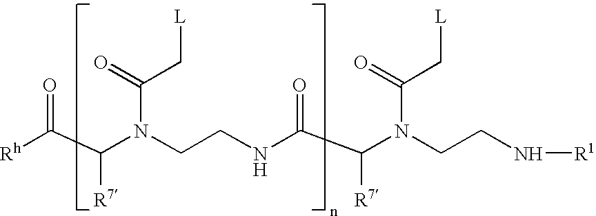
[Rh]C(C(N(CCNC(C(N(CCN[R1])C(=O)C[L])[R7])=O)C(=O)C[L])[R7])=O
